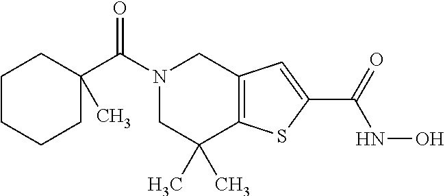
C1CCCC(C(N2CC(C)(C)C3=C(C2)C=C(C(=O)NO)S3)=O)(C)C1
